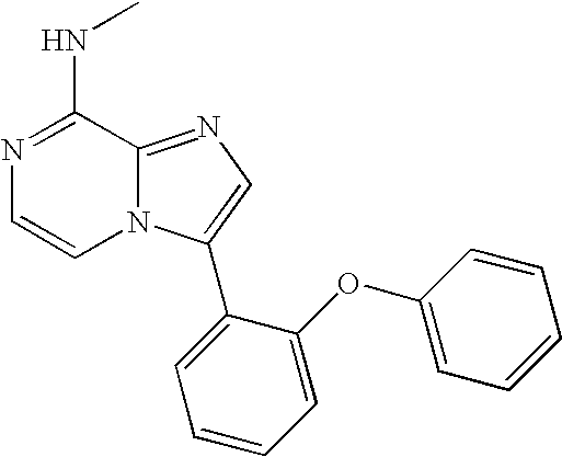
N1=C(NC)C2=NC=C(C3=CC=CC=C3OC3=CC=CC=C3)N2C=C1
